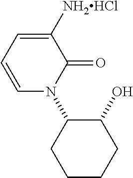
C1=C([NH2HCl])C(=O)N(C2CCCCC2O)C=C1
